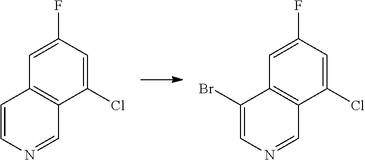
C1(Cl)=CC(F)=CC2=C1C=NC=C2.C1(Cl)=CC(F)=CC2=C1C=NC=C2Br
